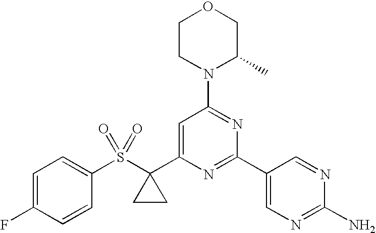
C1=C(C2(S(C3=CC=C(F)C=C3)(=O)=O)CC2)N=C(C2=CN=C(N)N=C2)N=C1N1C(C)COCC1
